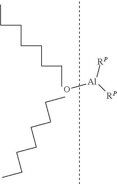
[Al]([RP])([RP])O.CCCCCCCC.CCCCCCCC
